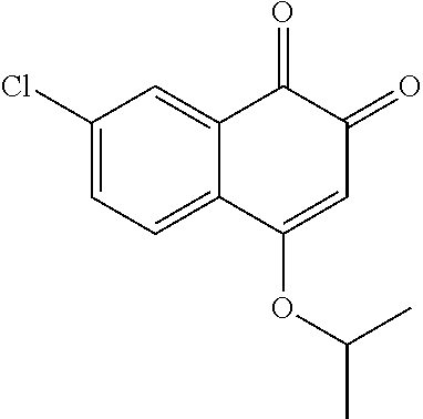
C1=C(Cl)C=C2C(=C1)C(OC(C)C)=CC(=O)C2=O
